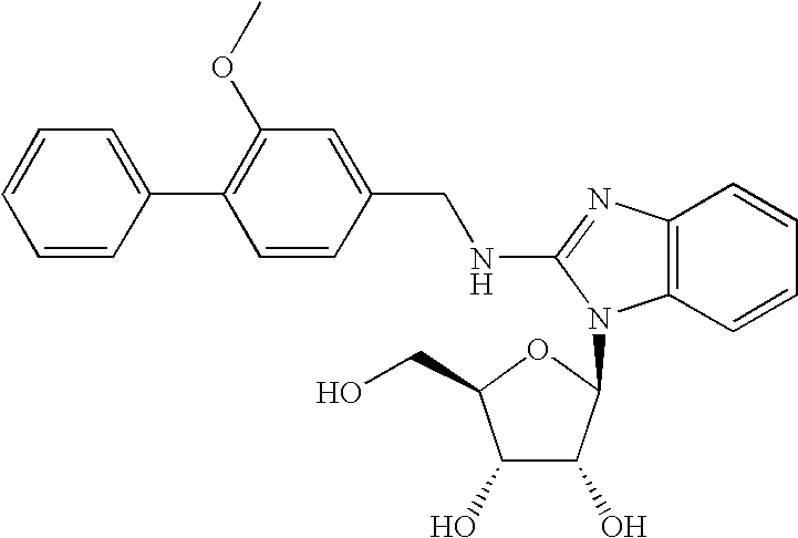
C1=C(C2=C(OC)C=C(CNC3=NC4=C(C=CC=C4)N3C3C(O)C(O)C(CO)O3)C=C2)C=CC=C1
